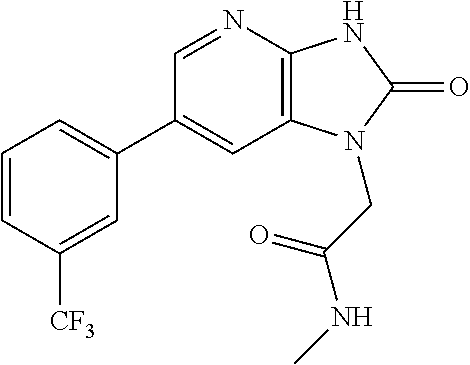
C1(C2=CC=CC([CF3])=C2)=CC2=C(N=C1)NC(=O)N2CC(NC)=O
